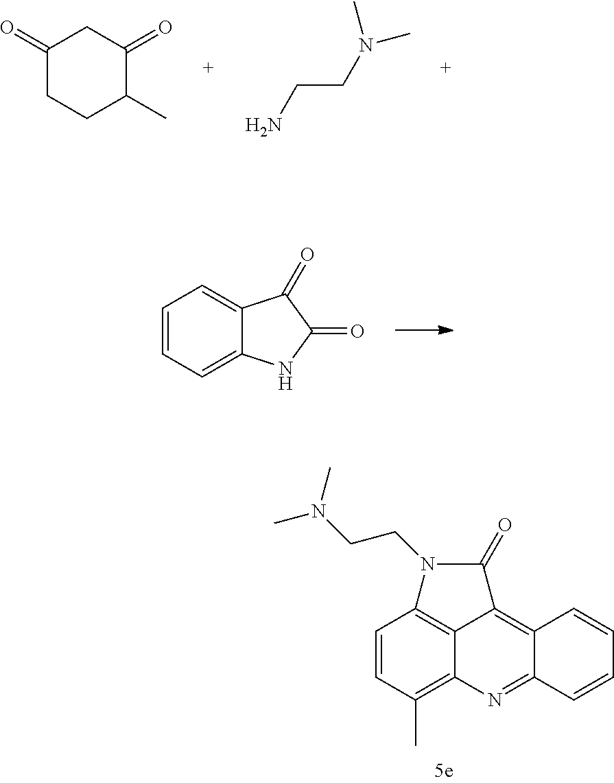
C1(=O)CCC(C)C(=O)C1.NCCN(C)C.C1=CC(C)=C2C3=C1N(CCN(C)C)C(=O)C3=C1C(=N2)C=CC=C1.C1=CC=C2C(=C1)C(=O)C(=O)N2
